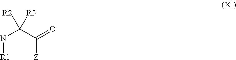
N(C([R2])([R3])C([Z])=O)[R1]
